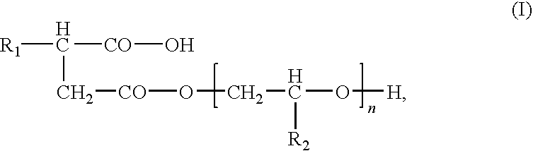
[R1]C(C[CO]OCC([R2])O[H])[CO]O
